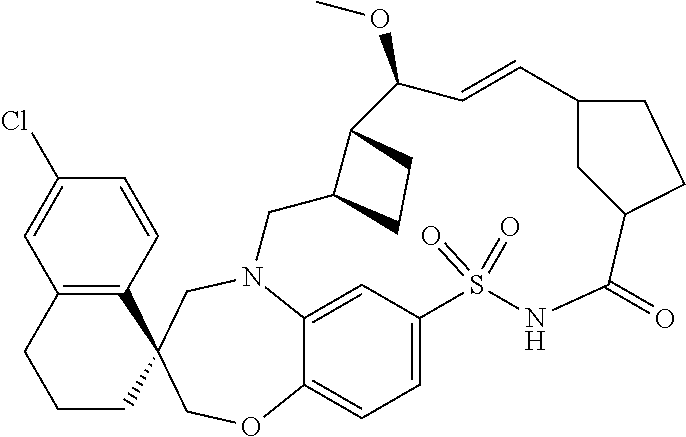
N12C3=CC(=CC=C3OCC3(C4=C(C=C(Cl)C=C4)CCC3)C1)S(=O)(=O)NC(=O)C1CC(C=CC(OC)C3C(C2)CC3)CC1
